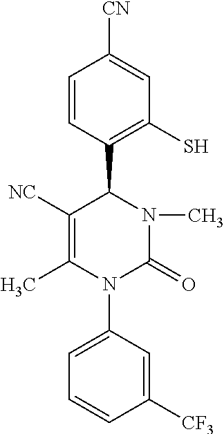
C1([NC])=C(C)N(C2=CC=CC([CF3])=C2)C(=O)N(C)C1C1=C(S)C=C([CN])C=C1
